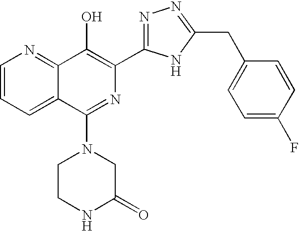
C1=CC=C2C(=N1)C(O)=C(C1=NN=C(CC3=CC=C(F)C=C3)N1)N=C2N1CCNC(=O)C1
